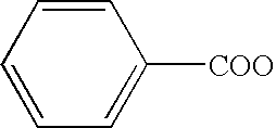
C1=CC=C([COO])C=C1
